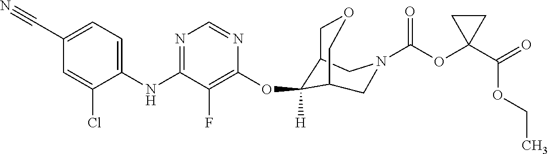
C1(NC2=NC=NC(OC3([H])C4COCC3CN(C(OC3(C(=O)OCC)CC3)=O)C4)=C2F)=CC=C(C#N)C=C1Cl
